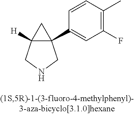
C12([H])C(C3=CC(F)=C(C)C=C3)(C1)CNC2
